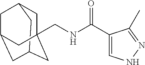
C1C2CC3CC(CC1(CNC(C1=CNN=C1C)=O)C3)C2
